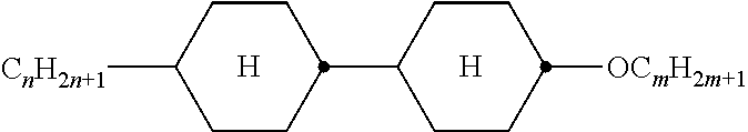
[H].[H].C1CC([CnH2n+1])CCC1C1CCC([OCmH2m+1])CC1
